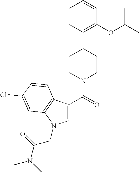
C1(C(=O)N2CCC(C3=C(OC(C)C)C=CC=C3)CC2)=CN(CC(N(C)C)=O)C2=C1C=CC(Cl)=C2
